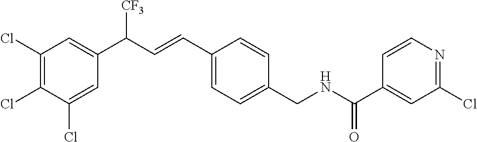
C1(CNC(C2=CC(Cl)=NC=C2)=O)=CC=C(C=CC(C2=CC(Cl)=C(Cl)C(Cl)=C2)[CF3])C=C1
